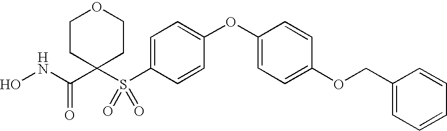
ONC(C1(S(C2=CC=C(OC3=CC=C(OCC4=CC=CC=C4)C=C3)C=C2)(=O)=O)CCOCC1)=O
